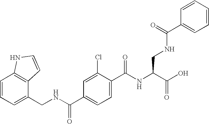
C1=CC=C(CNC(C2=CC=C(C(NC(C(O)=O)CNC(=O)C3=CC=CC=C3)=O)C(Cl)=C2)=O)C2=C1NC=C2
